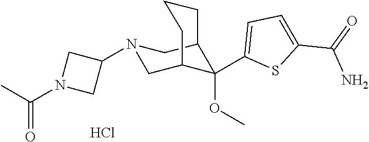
Cl.C1(C2(OC)C3CN(C4CN(C(C)=O)C4)CC2CCC3)=CC=C(C(=O)N)S1
